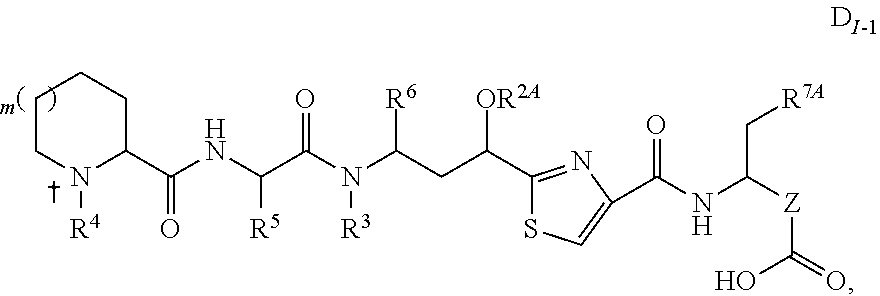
C1CN([R4])C(C(NC(C(N(C(CC([OR2A])C2=NC(C(NC([Z]C(=O)O)C[R7A])=O)=CS2)[R6])[R3])=O)[R5])=O)CC1
